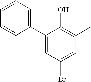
C1(C2=CC(Br)=CC(C)=C2O)=CC=CC=C1
